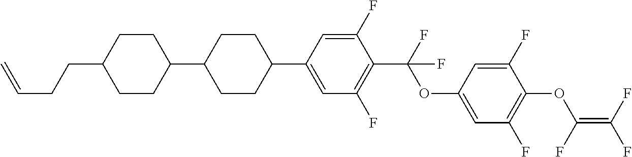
C1(C2=CC(F)=C(C(OC3=CC(F)=C(OC(=C(F)F)F)C(F)=C3)(F)F)C(F)=C2)CCC(C2CCC(CCC=C)CC2)CC1
